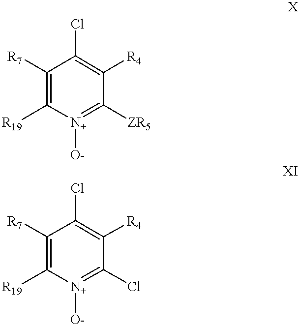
C1([R7])=C([R19])[N+]([O-])=C([ZR5])C([R4])=C1Cl.C1([R7])=C([R19])[N+]([O-])=C(Cl)C([R4])=C1Cl
